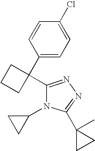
C1=CC(C2(C3=NN=C(C4(C)CC4)N3C3CC3)CCC2)=CC=C1Cl
